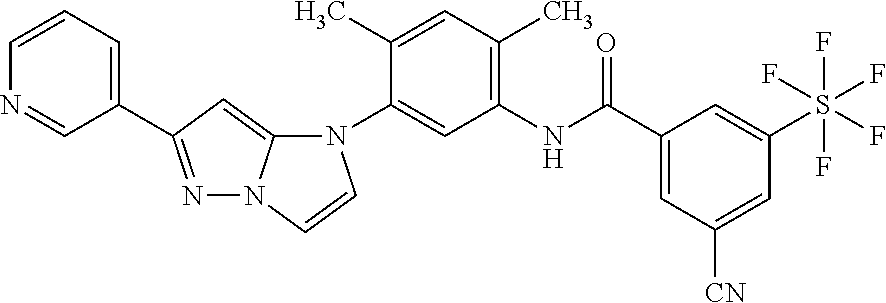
C1(N2C3=CC(C4=CC=CN=C4)=NN3C=C2)=CC(NC(C2=CC([CN])=CC(S(F)(F)(F)(F)F)=C2)=O)=C(C)C=C1C
